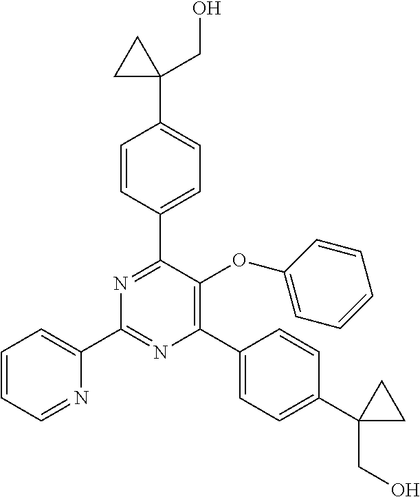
C1(C2=CC=CC=N2)=NC(C2=CC=C(C3(CO)CC3)C=C2)=C(OC2=CC=CC=C2)C(C2=CC=C(C3(CO)CC3)C=C2)=N1
